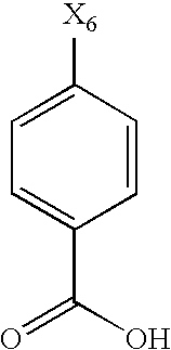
C1=CC([X6])=CC=C1C(O)=O
